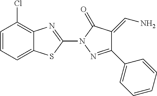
C1=CC=C2C(=C1Cl)N=C(N1N=C(C3=CC=CC=C3)C(=CN)C1=O)S2
